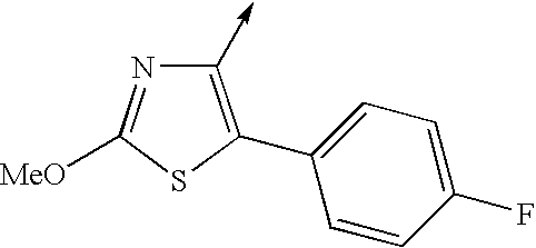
C1(->C)=C(C2=CC=C(F)C=C2)SC([MeO])=N1
